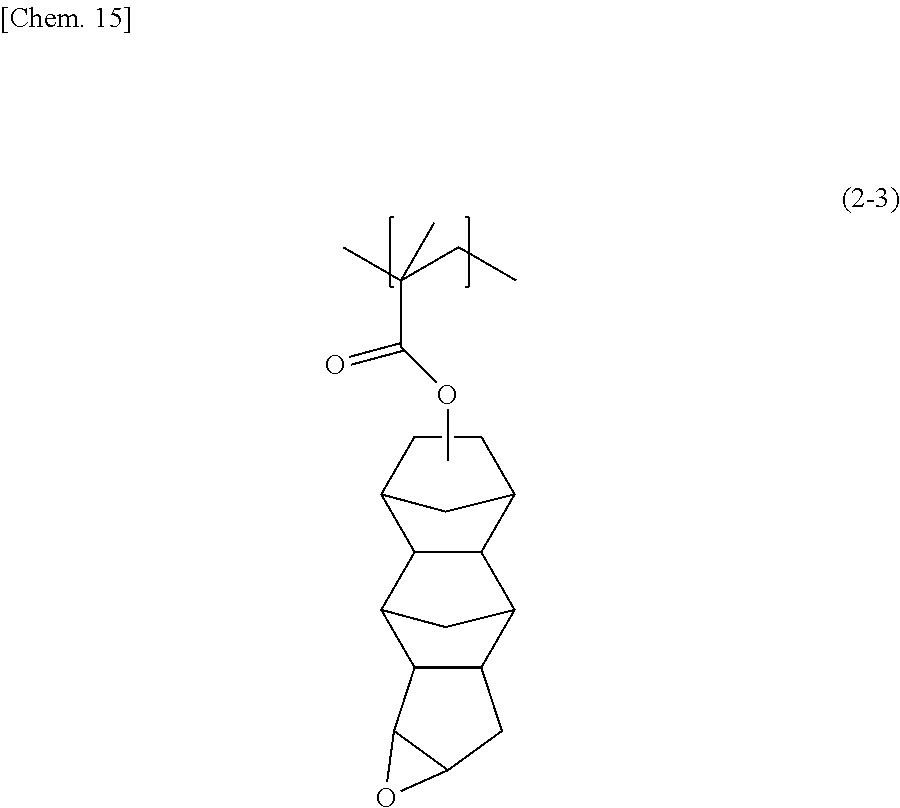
C12CC(C3C1C1C4C(C3C1)C1C(C4)O1)CC2.COC(C(C)(CC)C)=O
